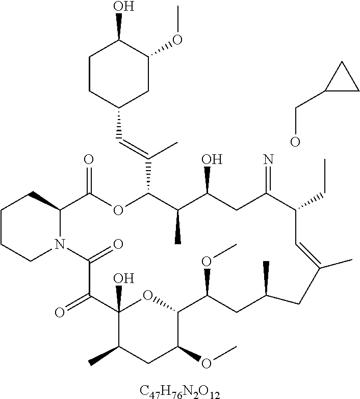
C1CCN2C(C1)C(=O)OC(C(=CC1CC(OC)C(O)CC1)C)C(C)C(O)CC(=N)C(CC)C=C(C)CC(C)CC(OC)C1OC(O)(C(=O)C2=O)C(C)CC1OC.OCC1CC1.[C47H76N2O12]
